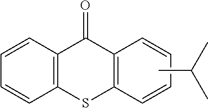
C12=C(SC3=C(C1=O)C=CC=C3)C=CC=C2.CC(C)C
